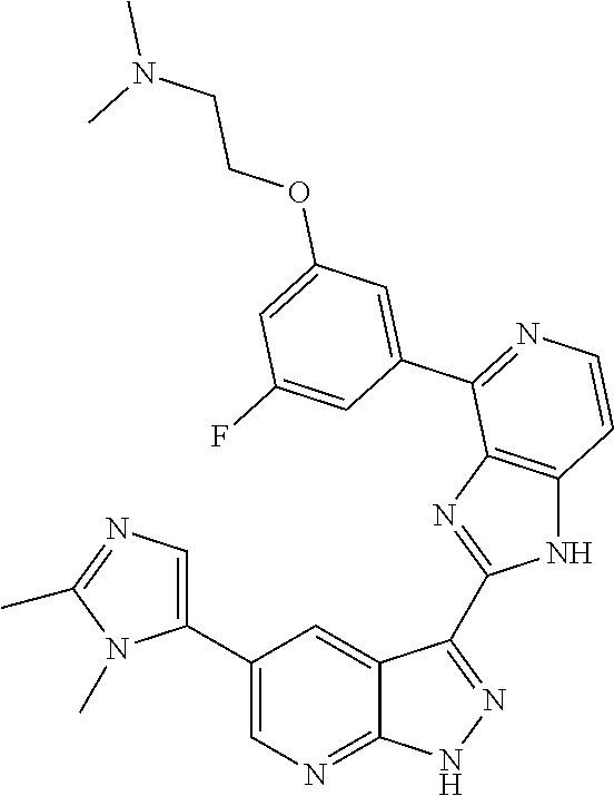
C1(C2=CN=C3C(=C2)C(C2=NC4=C(N2)C=CN=C4C2=CC(OCCN(C)C)=CC(F)=C2)=N[N H]3)=CN=C(C)N1C
